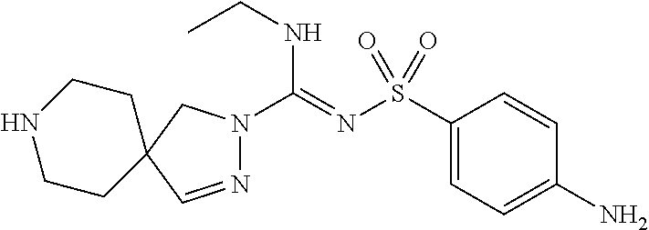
C1(S(N=C(NCC)N2N=CC3(C2)CCNCC3)(=O)=O)=CC=C(N)C=C1
